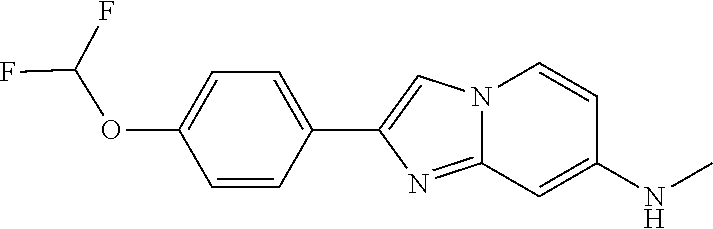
C1(C2=CN3C(=N2)C=C(NC)C=C3)=CC=C(OC(F)F)C=C1
